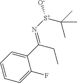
C1=CC=C(F)C(C(=N[S+]([O-])C(C)(C)C)CC)=C1
